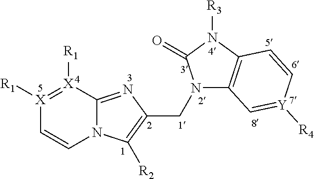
N12C(=NC(CN3C4=C(N([R3])C3=O)C=C[Y]([R4])=C4)=C1[R2])[X]([R1])=[X]([R1])C=C2
